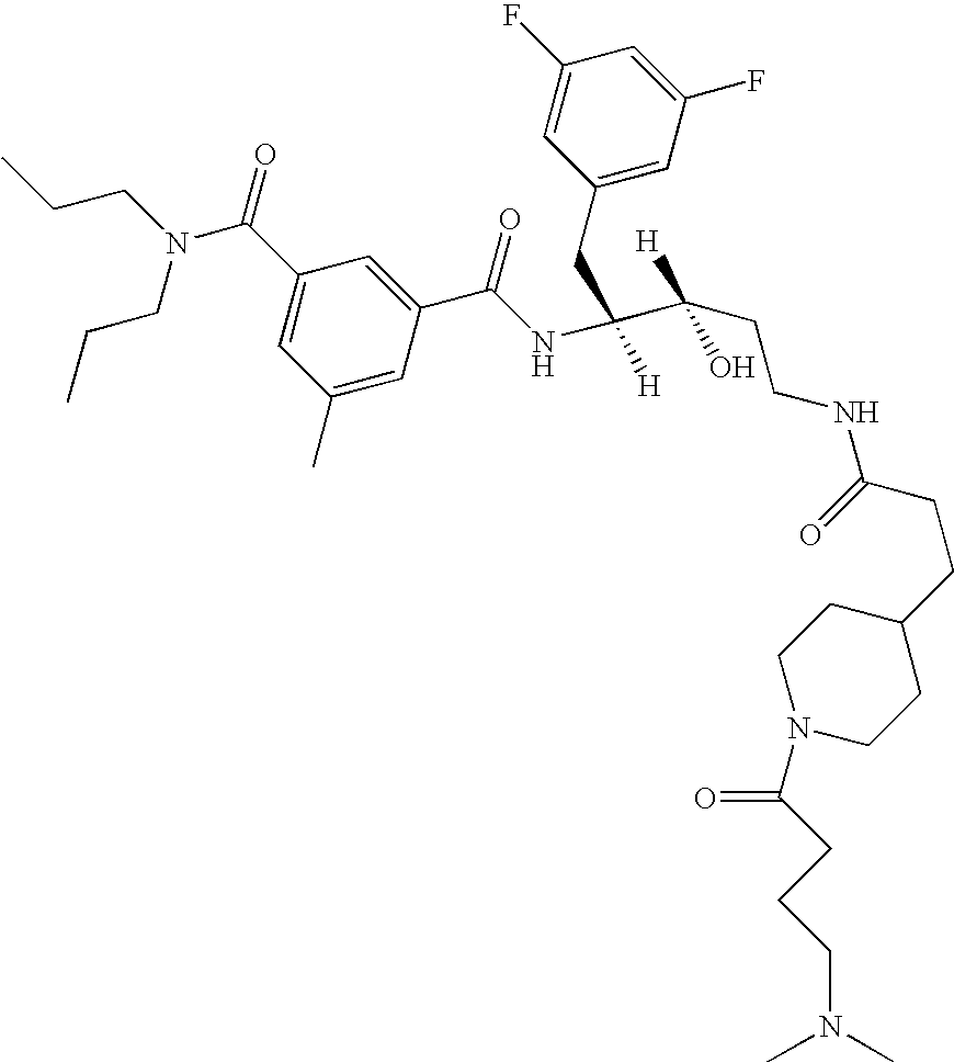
C1(C)=CC(C(NC([H])(CC2=CC(F)=CC(F)=C2)C(CCNC(CCC2CCN(C(=O)CCCN(C)C)CC2)=O)([H])O)=O)=CC(C(N(CCC)CCC)=O)=C1
